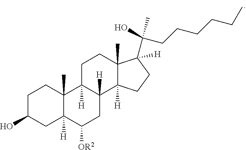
C1C2([H])C([H])(C3([H])C(C)(C1)C(C(CCCCCC)(O)C)([H])CC3)CC([OR2])C1([H])C2(C)CCC(O)C1
